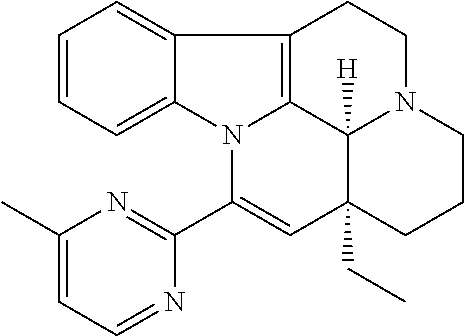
C1=CC=C2C(=C1)C1=C3N2C(C2=NC(C)=CC=N2)=CC2(CC)C3([H])N(CC1)CCC2
